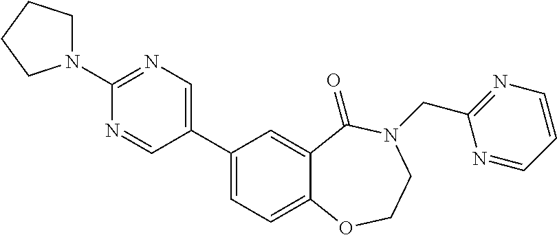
N1(C2=NC=C(C3=CC=C4C(=C3)C(=O)N(CC3=NC=CC=N3)CCO4)C=N2)CCCC1
